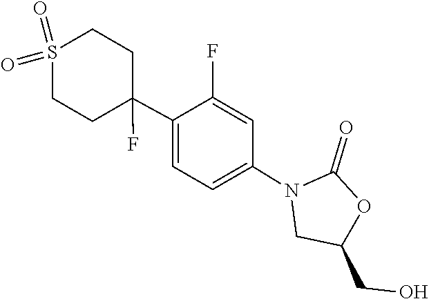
O=C1OC(CO)CN1C1=CC=C(C2(F)CCS(=O)(=O)CC2)C(F)=C1
